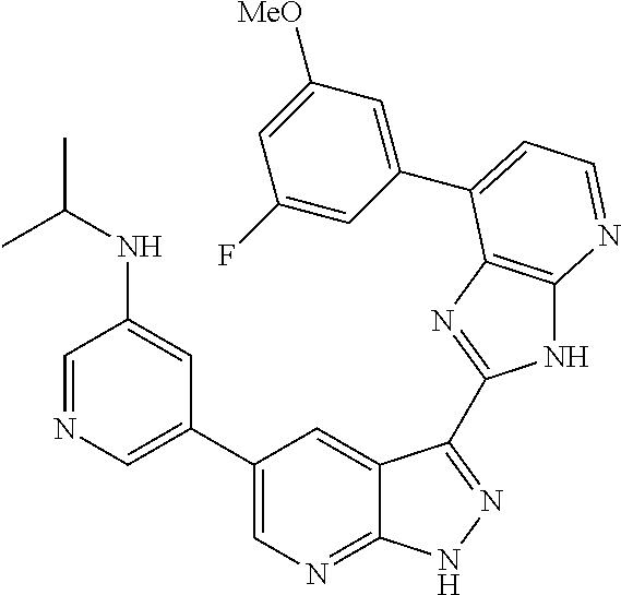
C1(C2=CN=CC(NC(C)C)=C2)=CN=C2C(=C1)C(C1=NC3=C(N1)N=CC=C3C1=CC([MeO])=CC(F)=C1)=NN2
